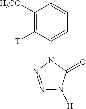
C1([H3CO])=C([T])C(N2C(=O)N([H])N=N2)=CC=C1
